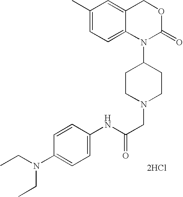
N(C(CN1CCC(N2C(=O)OCC3=CC(C)=CC=C23)CC1)=O)C1=CC=C(N(CC)CC)C=C1.[2HCl]
